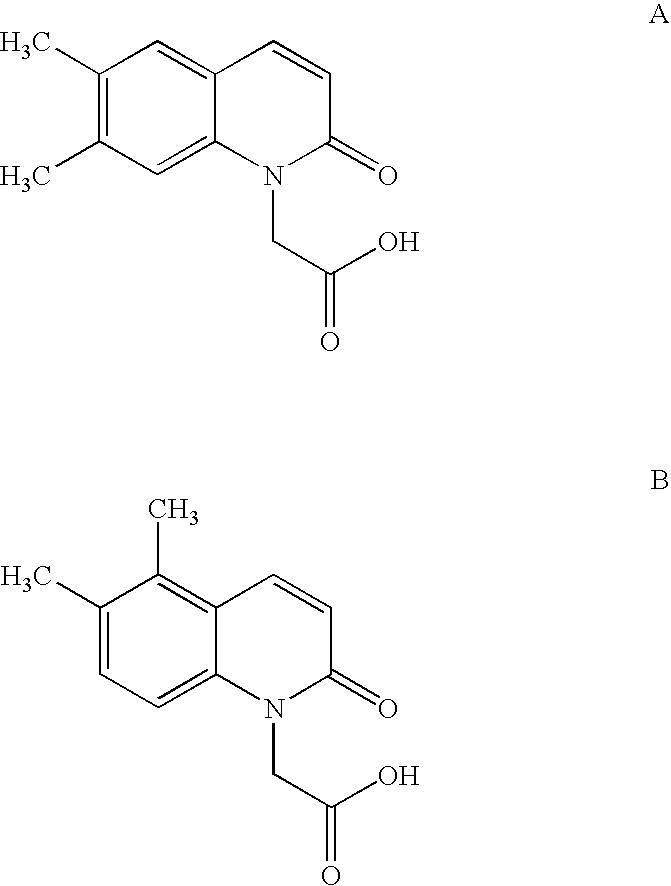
C1(C)=C(C)C=C2C(=C1)C=CC(=O)N2CC(O)=O.C1(C)=CC=C2C(=C1C)C=CC(=O)N2CC(O)=O
